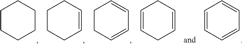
C1CCCCC1.C1CCC=CC1.C1CC=CC=C1.C1=CCC=CC1.C1=CC=CC=C1
